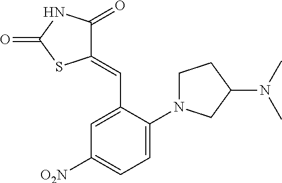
C1(=CC2=CC([O2N])=CC=C2N2CCC(N(C)C)C2)C(=O)NC(=O)S1
